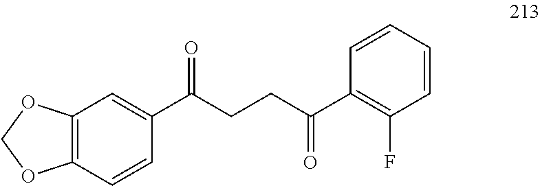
C1(C(CCC(C2=C(F)C=CC=C2)=O)=O)=CC2=C(C=C1)OCO2
